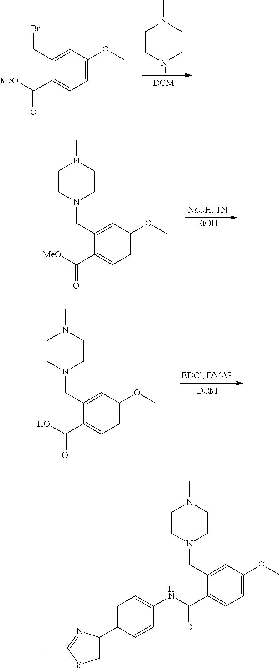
C1(CBr)=CC(OC)=CC=C1C([MeO])=O.C1CNCCN1C.C1(CN2CCN(C)CC2)=CC(OC)=CC=C1C([MeO])=O.[EtOH].C1(CN2CCN(C)CC2)=CC(OC)=CC=C1C(O)=O.C1(CN2CCN(C)CC2)=CC(OC)=CC=C1C(NC1=CC=C(C2=CSC(C)=N2)C=C1)=O
